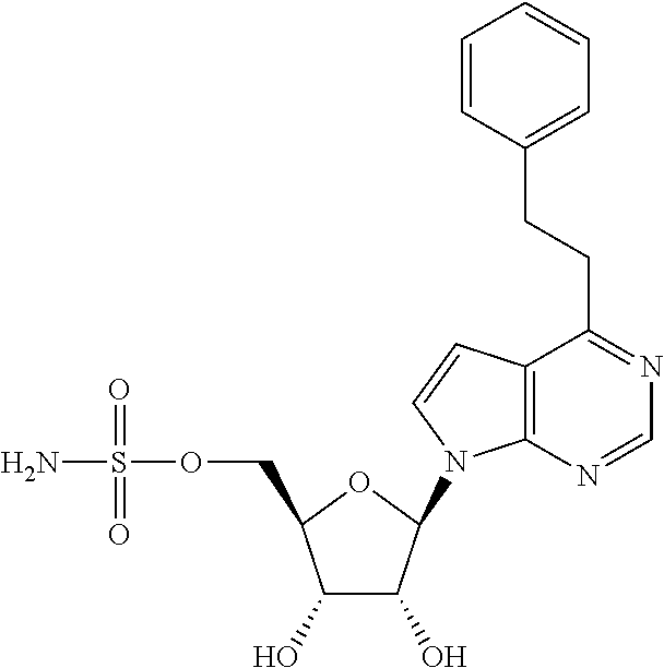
C1(O)C(O)C(N2C3=C(C(CCC4=CC=CC=C4)=NC=N3)C=C2)OC1COS(N)(=O)=O
